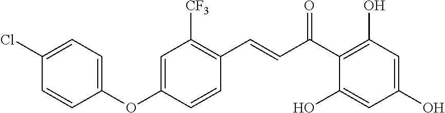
C(C(C1=C(O)C=C(O)C=C1O)=O)=CC1=C([CF3])C=C(OC2=CC=C(Cl)C=C2)C=C1
